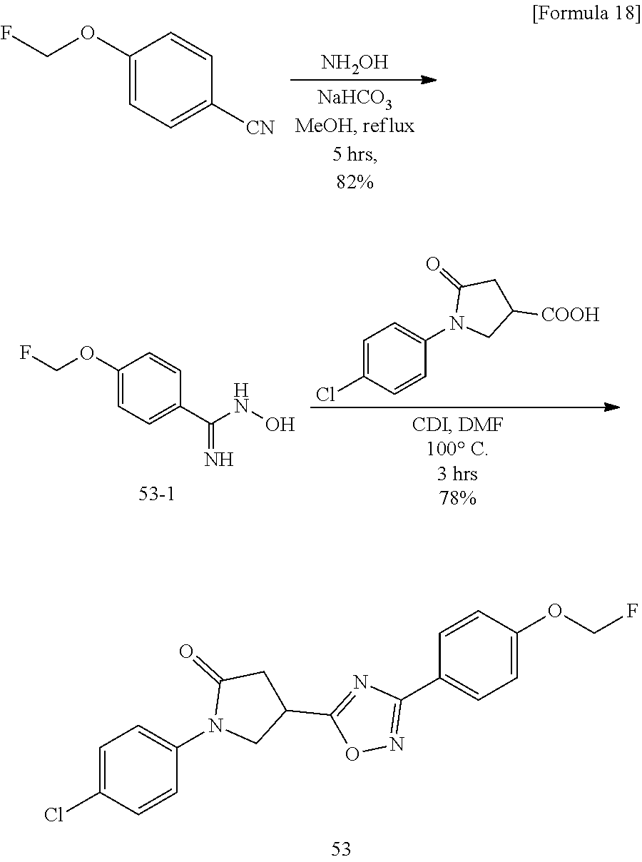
[NH2OH].C1(OCF)=CC=C([CN])C=C1.C1=C(Cl)C=CC(N2CC(C3=NC(C4=CC=C(OCF)C=C4)=NO3)CC2=O)=C1.C1=C(Cl)C=CC(N2CC([COOH])CC2=O)=C1.C1(OCF)=CC=C(C(NO)=N)C=C1
